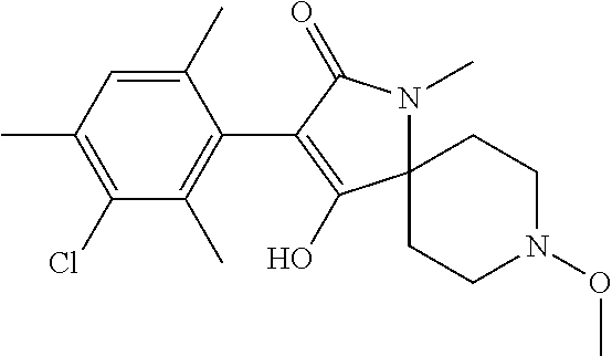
C12(N(C)C(=O)C(C3=C(C)C(Cl)=C(C)C=C3C)=C1O)CCN(OC)CC2
